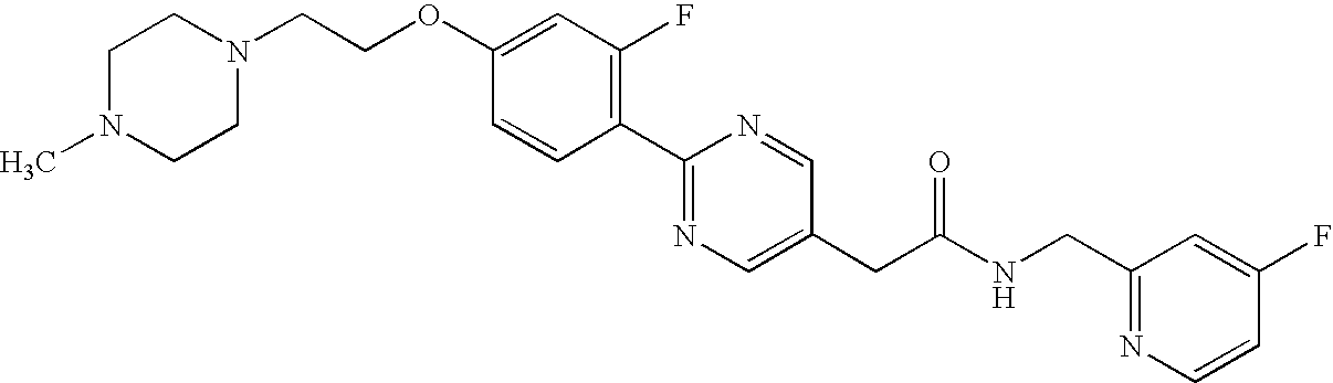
C1=CC(C2=NC=C(CC(NCC3=NC=CC(F)=C3)=O)C=N2)=C(F)C=C1OCCN1CCN(C)CC1
